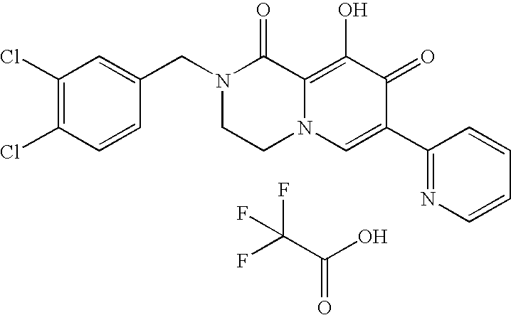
C1(Cl)=C(Cl)C=CC(CN2CCN3C(=C(O)C(=O)C(C4=NC=CC=C4)=C3)C2=O)=C1.FC(C(O)=O)(F)F
